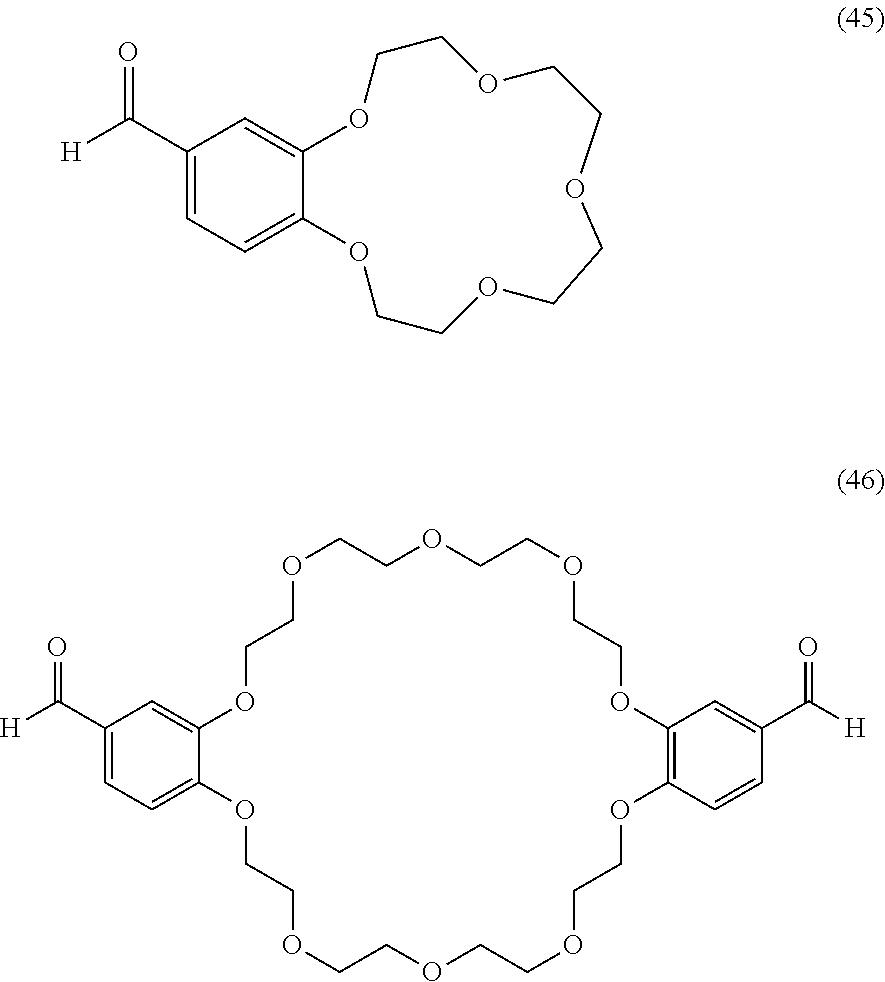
C1(C([H])=O)=CC=C2C(=C1)OCCOCCOCCOCCOC1=C(OCCOCCOCCOCCO2)C=CC(C([H])=O)=C1.C1(C([H])=O)=CC=C2C(=C1)OCCOCCOCCOCCO2
